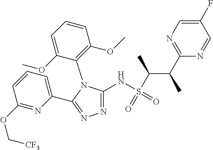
N1=C(NS(C(C(C2=NC=C(F)C=N2)C)C)(=O)=O)N(C2=C(OC)C=CC=C2OC)C(C2=CC=CC(OC[CF3])=N2)=N1
